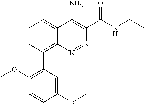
C1(OC)=CC(C2=C3C(=CC=C2)C(N)=C(C(NCC)=O)N=N3)=C(OC)C=C1
